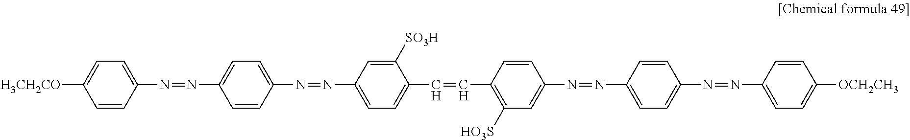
C1=CC(N=NC2=CC=C(N=NC3=CC=C(C=CC4=C([HO3S])C=C(N=NC5=CC=C(N=NC6=CC=C([OCH2CH3])C=C6)C=C5)C=C4)C([SO3H])=C3)C=C2)=CC=C1[H3CH2CO]
